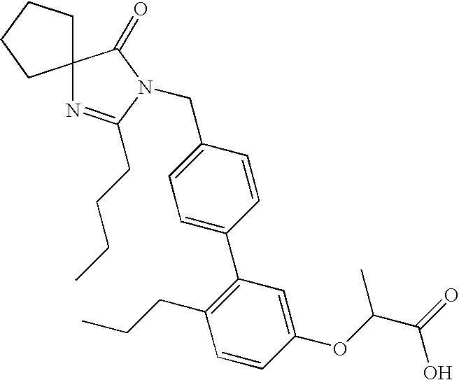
C12(CCCC1)N=C(CCCC)N(CC1=CC=C(C3=C(CCC)C=CC(OC(C(=O)O)C)=C3)C=C1)C2=O
